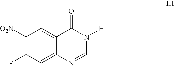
C1([O2N])=C(F)C=C2C(=C1)C(=O)N([H])C=N2
